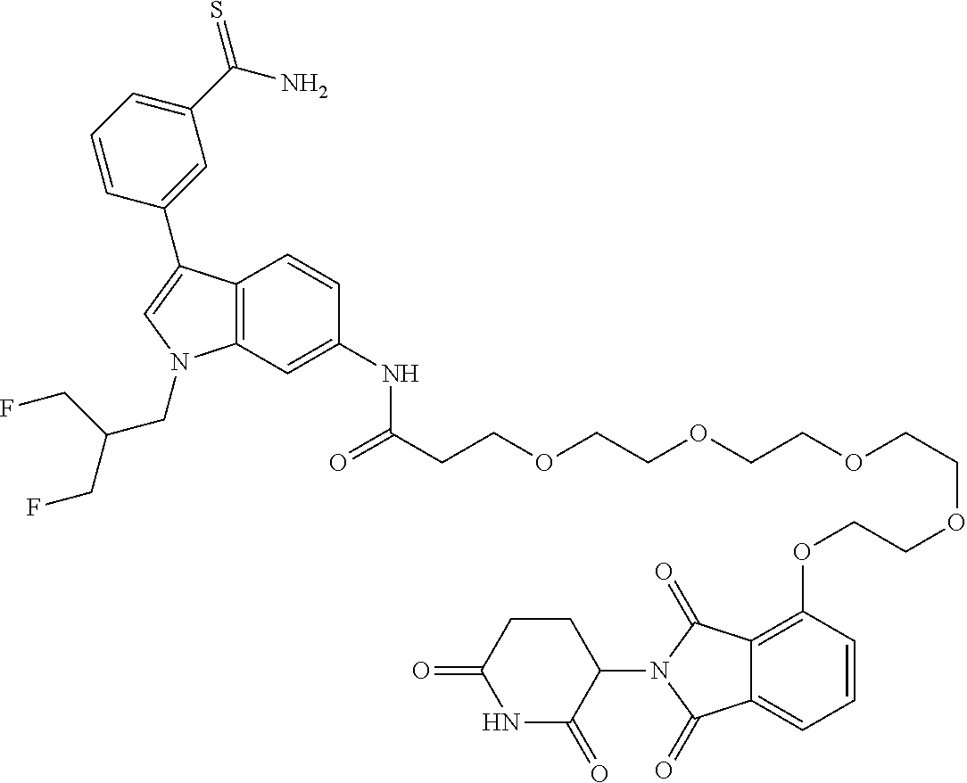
C12=C(C=C(NC(=O)CCOCCOCCOCCOCCOC3=C4C(=CC=C3)C(=O)N(C3CCC(=O)NC3=O)C4=O)C=C1)N(CC(CF)CF)C=C2C1=CC(C(N)=S)=CC=C1
